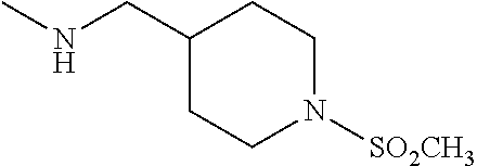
C1(CNC)CCN([SO2CH3])CC1
